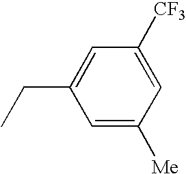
C1(CC)=CC([CF3])=CC([Me])=C1
